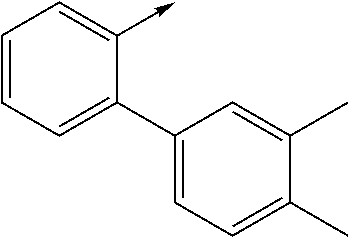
C1=CC=C(C2=CC=C(C)C(C)=C2)C(->C)=C1
